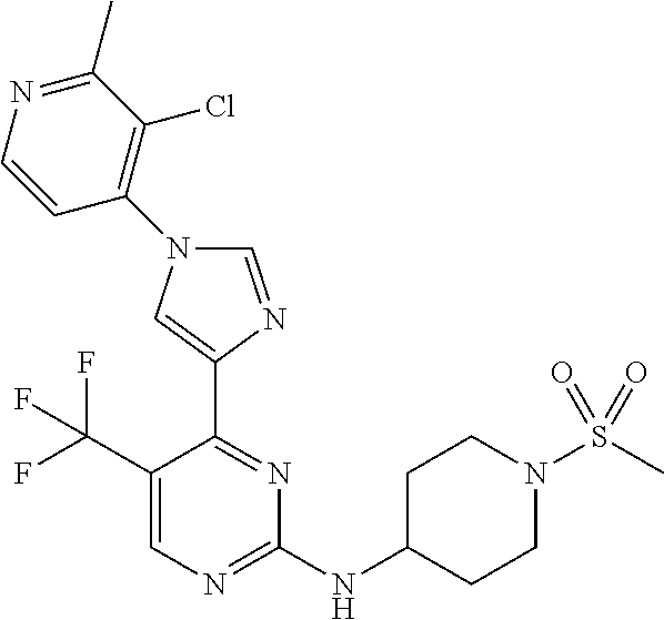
C1(C(F)(F)F)=CN=C(NC2CCN(S(C)(=O)=O)CC2)N=C1C1=CN(C2=C(Cl)C(C)=NC=C2)C=N1
